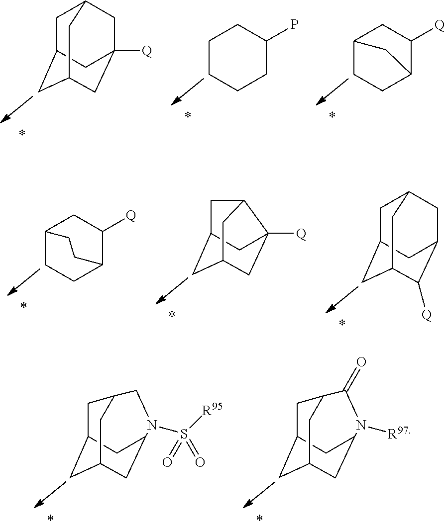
C1C2CC3CC([Q])(CC1C3)C2.C1CCCC(P)C1.C12CCC(C([Q])C1)C2.C1C2CC3CC([Q])(C2)C1C3.C1C2CC3C([Q])C(CC1C3)C2.C12CCC(C([Q])C1)CC2.C1C2CC3CC(C2)N(S([R95])(=O)=O)CC1C3.C1C2CC3CC(C2)N([R97])C(=O)C1C3
